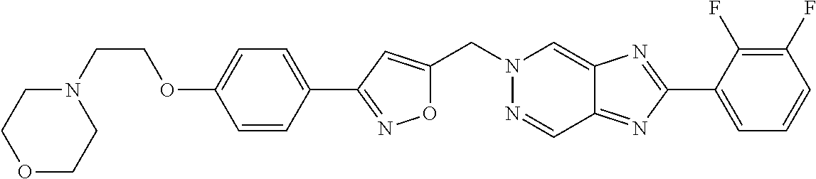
O1C(CN2N=CC3=NC(C4=CC=CC(F)=C4F)=NC3=C2)=CC(C2=CC=C(OCCN3CCOCC3)C=C2)=N1
